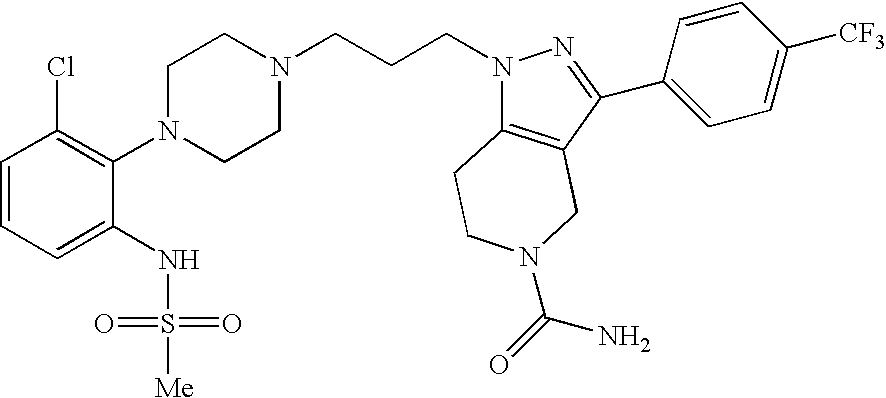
C1=CC=C(NS(=O)(=O)[Me])C(N2CCN(CCCN3C4=C(C(C5=CC=C([CF3])C=C5)=N3)CN(C(N)=O)CC4)CC2)=C1Cl
